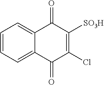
C1=CC=C2C(=C1)C(=O)C([SO3H])=C(Cl)C2=O
